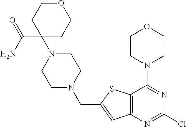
C(C1=CC2=C(S1)C(N1CCOCC1)=NC(Cl)=N2)N1CCN(C2(C(N)=O)CCOCC2)CC1
